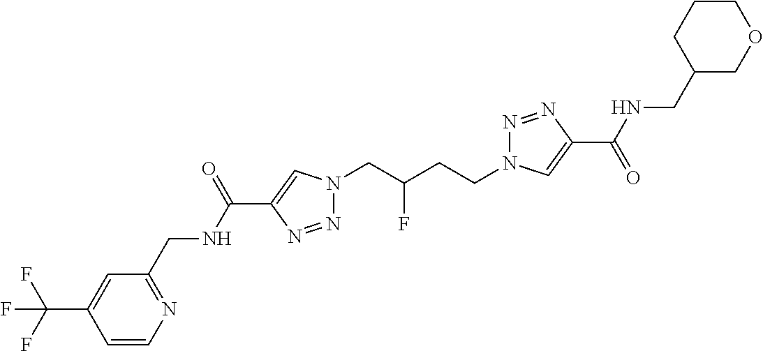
C1(C(NCC2=NC=CC(C(F)(F)F)=C2)=O)=CN(CC(CCN2N=NC(C(=O)NCC3COCCC3)=C2)F)N=N1
